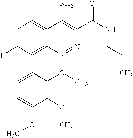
C1=C(F)C(C2=CC=C(OC)C(OC)=C2OC)=C2C(=C1)C(N)=C(C(NCCC)=O)N=N2
